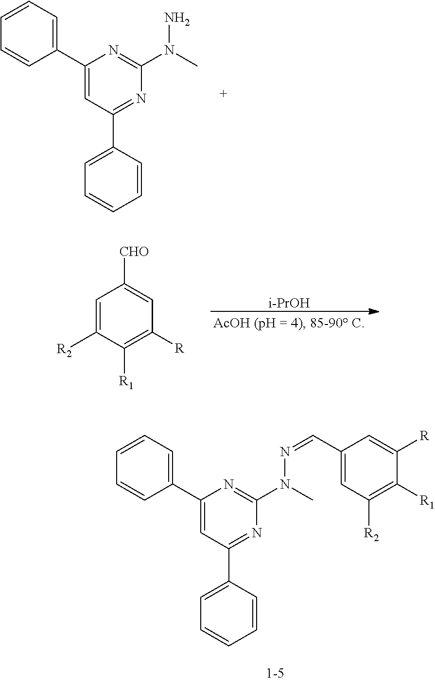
C1(C2=CC=CC=C2)=CC(C2=CC=CC=C2)=NC(N(C)N=CC2=CC([R2])=C([R1])C([R])=C2)=N1.C1(C2=CC=CC=C2)=CC(C2=CC=CC=C2)=NC(N(C)N)=N1.[i-PrOH].C1=C([R2])C([R1])=C([R])C=C1[CHO]
